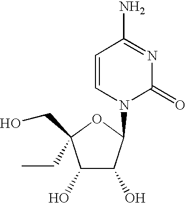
C1(O)C(O)C(N2C(=O)N=C(N)C=C2)OC1(CO)CC
